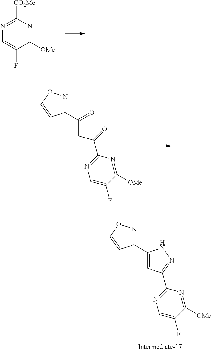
C1(C2=CC(C3=NC=C(F)C([OMe])=N3)=NN2)=NOC=C1.C1(C(CC(C2=NC=C(F)C([OMe])=N2)=O)=O)=NOC=C1.C1=C(F)C([OMe])=NC([CO2Me])=N1
